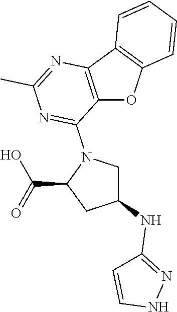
C12=C(C3=C(O1)C=CC=C3)N=C(C)N=C2N1C(C(=O)O)CC(NC2=NNC=C2)C1
